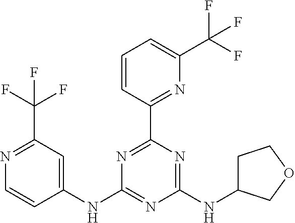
C1=CC(C2=NC(NC3=CC(C(F)(F)F)=NC=C3)=NC(NC3CCOC3)=N2)=NC(C(F)(F)F)=C1
